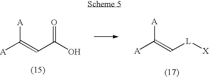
[A]C([A])=CC(O)=O.[A]C([A])=C[L][X]
